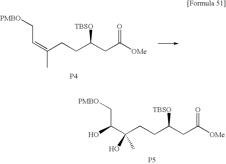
[PMBO]CC=C(CCC(CC([OMe])=O)[TBSO])C.[P4].[PMBO]CC(C(CCC(CC([OMe])=O)[TBSO])(O)C)O.[P5]
